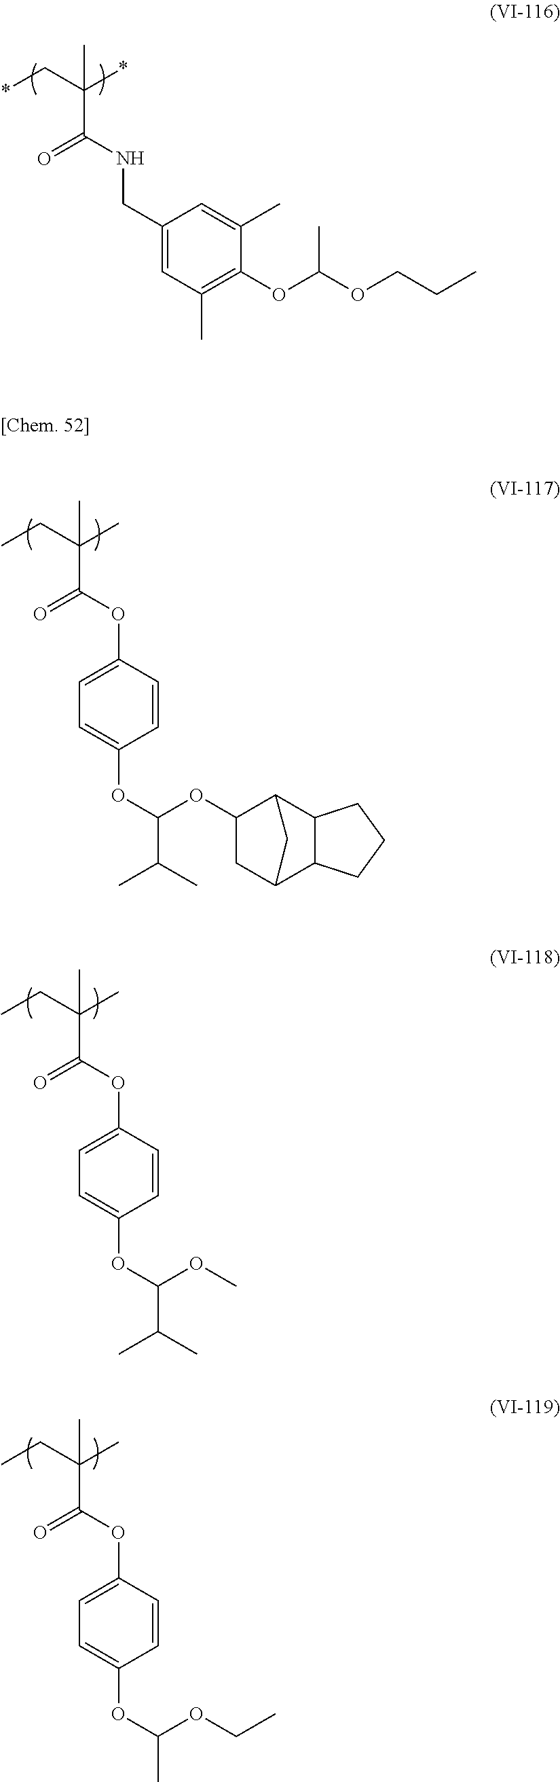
C(C(C*)(*)C)(NCC1=CC(C)=C(OC(C)OCCC)C(C)=C1)=O.C(C(CC)(C)C)(OC1=CC=C(OC(OC2CC3C4C(C2C3)CCC4)C(C)C)C=C1)=O.C(C(CC)(C)C)(OC1=CC=C(OC(OC)C(C)C)C=C1)=O.C(C(CC)(C)C)(OC1=CC=C(OC(OCC)C)C=C1)=O
